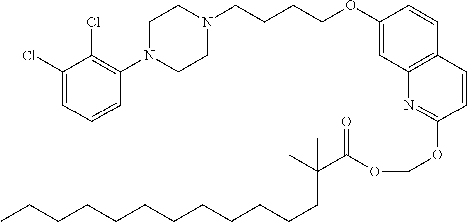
C1(Cl)=CC=CC(N2CCN(CCCCOC3=CC4=C(C=C3)C=CC(OCOC(C(C)(C)CCCCCCCCCCCC)=O)=N4)CC2)=C1Cl
